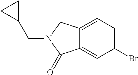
C1(Br)=CC=C2C(=C1)C(=O)N(CC1CC1)C2
